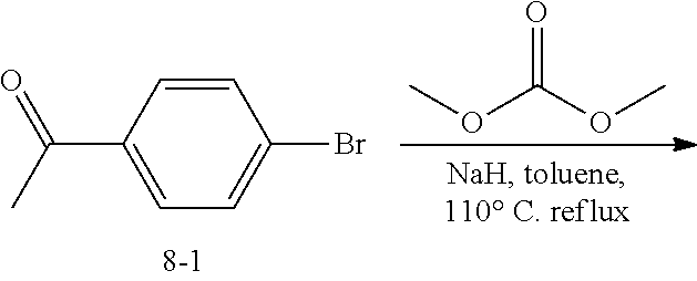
C1(C(=O)C)=CC=C(Br)C=C1.O=C(OC)OC
